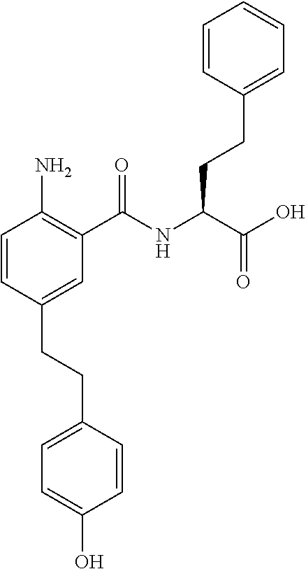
C(NC(C(=O)O)CCC1=CC=CC=C1)(C1=C(N)C=CC(CCC2=CC=C(O)C=C2)=C1)=O
